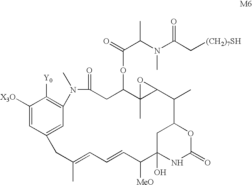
C1([X3O])=CC2=CC(=C1[Y0])N(C)C(=O)CC(OC(=O)C(C)N(C)C(=O)C[(CH2)7SH])C1(C)C(O1)C(C)C1OC(=O)NC(O)(C([MeO])C=CC=C(C)C2)C1
